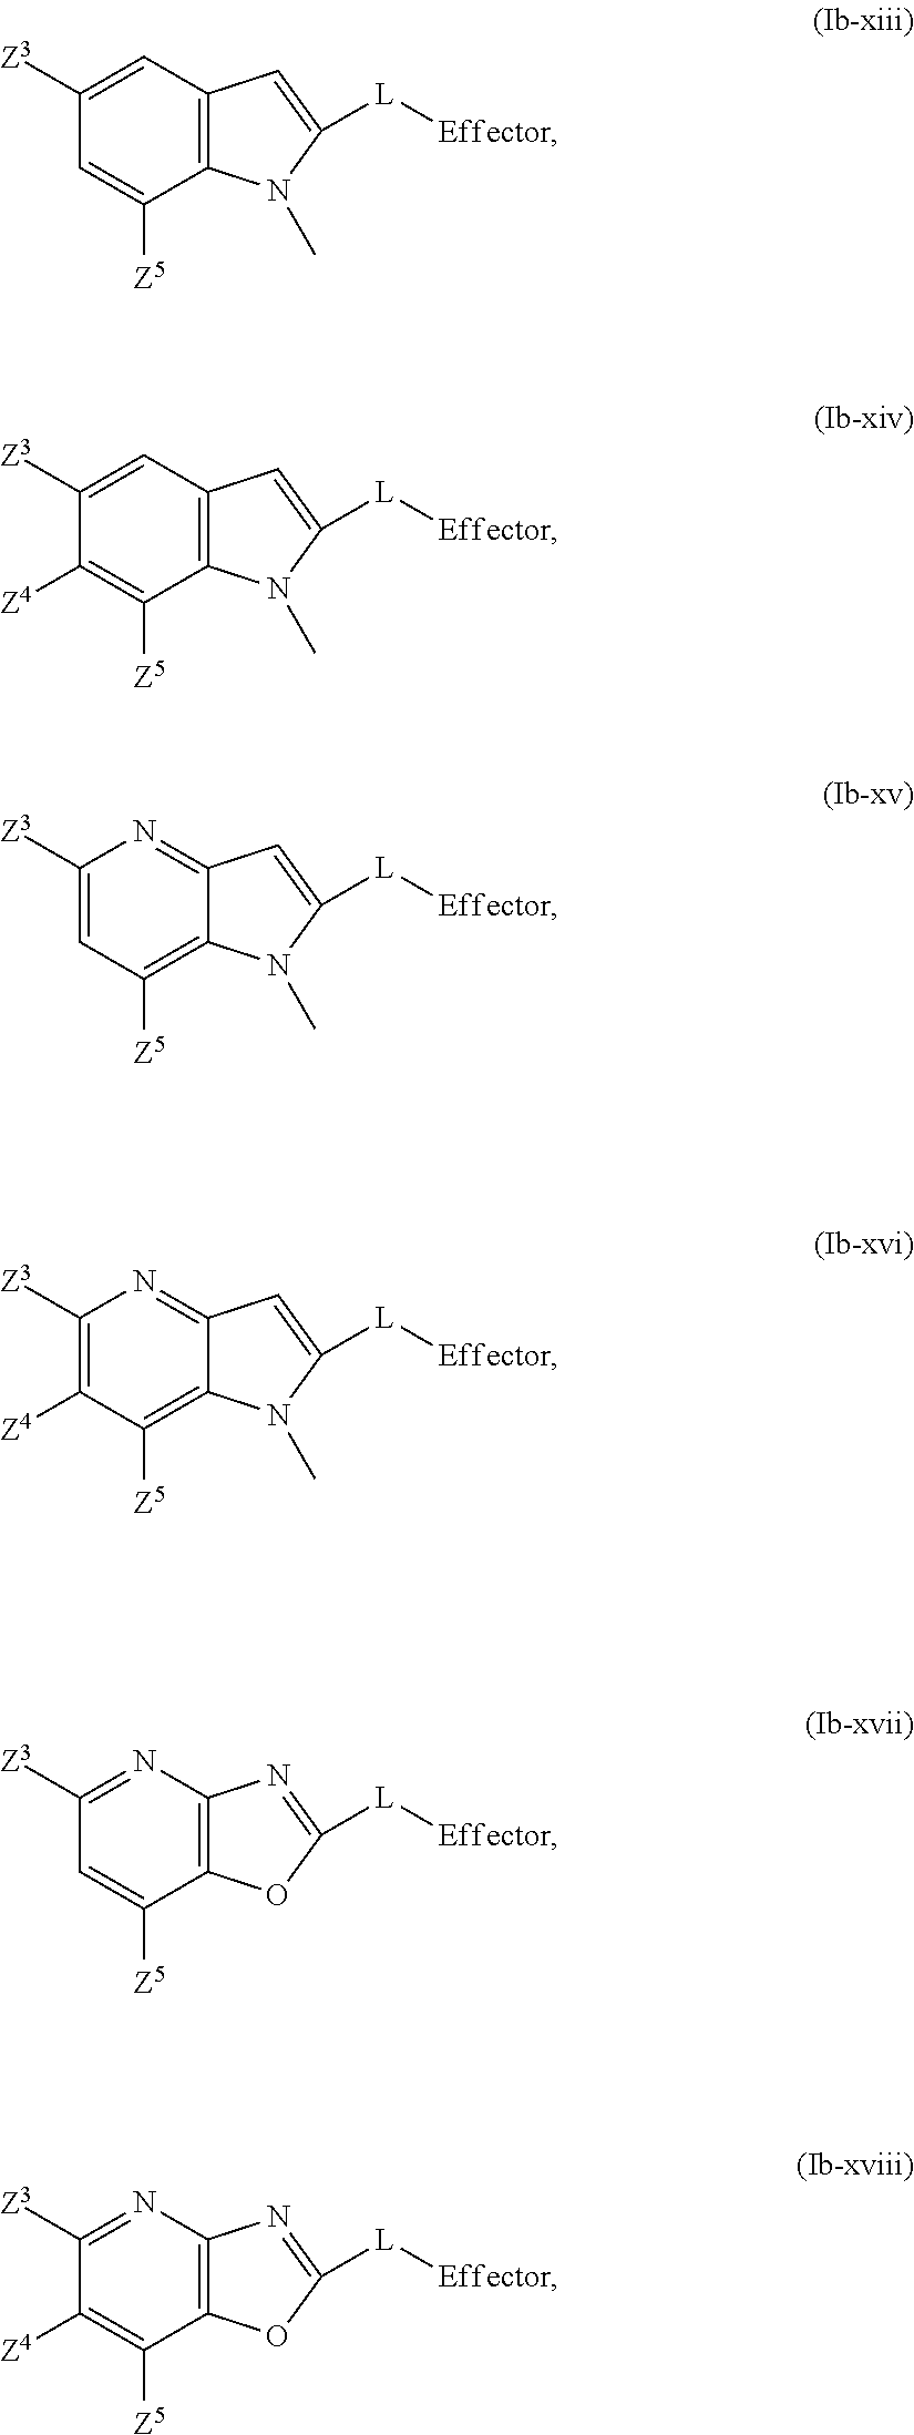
C1([Z3])=CC2=C(C([Z5])=C1)N(C)C([L][Effector])=C2.C1([Z3])=CC2=C(C([Z5])=C1[Z4])N(C)C([L][Effector])=C2.C1([Z3])=NC2=C(C([Z5])=C1)OC([L][Effector])=N2.C1([Z3])=NC2=C(C([Z5])=C1[Z4])OC([L][Effector])=N2.C1([Z3])=CC([Z5])=C2C(=N1)C=C([L][Effector])N2C.C1([Z3])=C([Z4])C([Z5])=C2C(=N1)C=C([L][Effector])N2C
